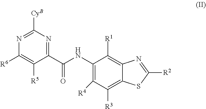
C1(C(NC2=C([R4])C([R3])=C3C(=C2[R1])N=C([R2])S3)=O)=NC([CyB])=NC([R6])=C1[R5]
